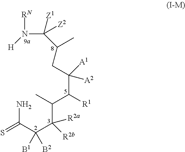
C(C(C(C(C)C(C(CC(C)C(N([RN])[H])([Z1])[Z2])([A2])[A1])[R1])([R2a])[R2b])([B1])[B2])(N)=S
